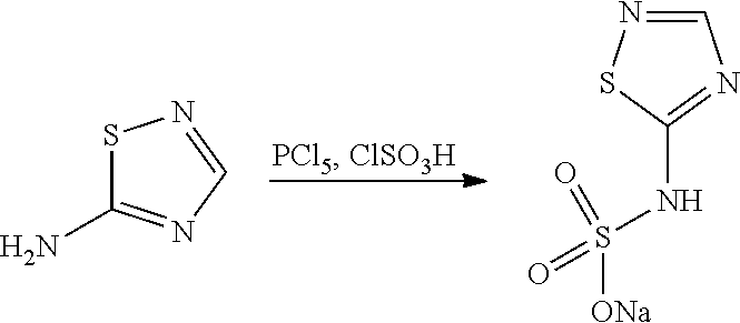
S1C(N)=NC=N1.C1=NSC(NS([ONa])(=O)=O)=N1
